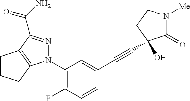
C1CCC2=C1C(C(N)=O)=NN2C1=C(F)C=CC(C#CC2(O)C(=O)N([Me])CC2)=C1
